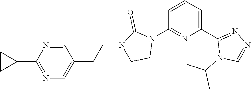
N1(C(C)C)C=NN=C1C1=CC=CC(N2CCN(CCC3=CN=C(C4CC4)N=C3)C2=O)=N1
